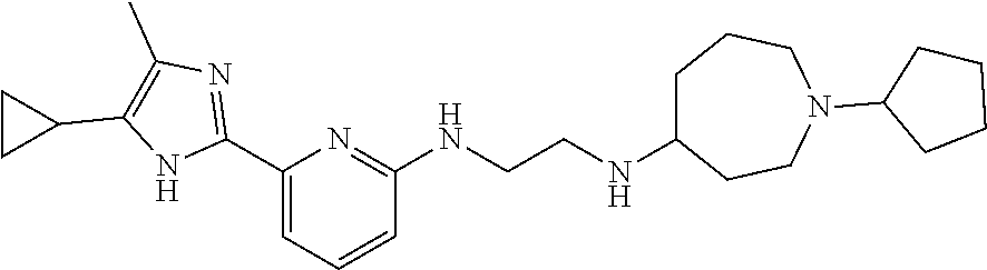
C1CC1C1=C(C)N=C(C2=CC=CC(NCCNC3CCCN(C4CCCC4)CC3)=N2)N1
